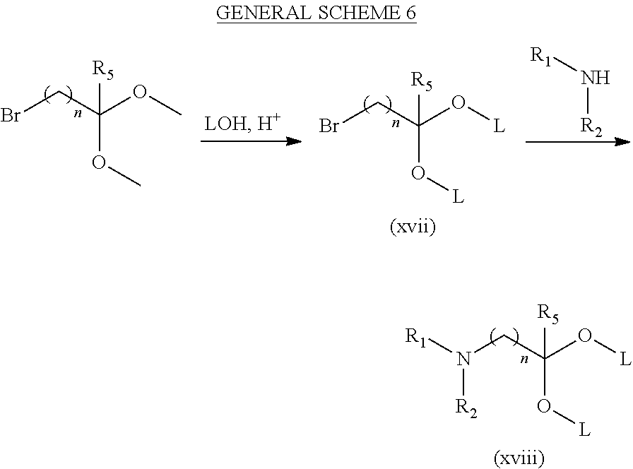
[R2]N[R1].C(Br)C(OC)([R5])OC.[(xvii)].C(Br)C(O[L])([R5])O[L].[(xviii)].C(C(O[L])([R5])O[L])N([R2])[R1]
